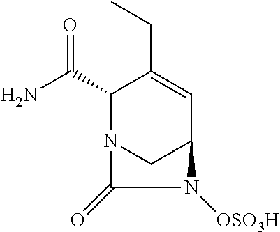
NC(C1N2CC(C=C1CC)N([OSO3H])C2=O)=O
